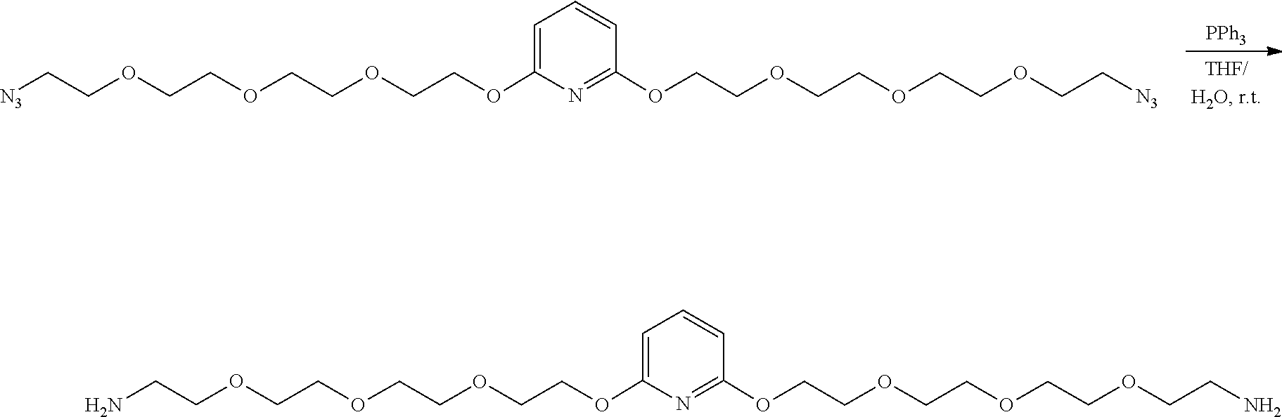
O(CCOCCOCCOCC[N3])C1=NC(OCCOCCOCCOCC[N3])=CC=C1.[PPh3].O(CCOCCOCCOCCN)C1=NC(OCCOCCOCCOCCN)=CC=C1
